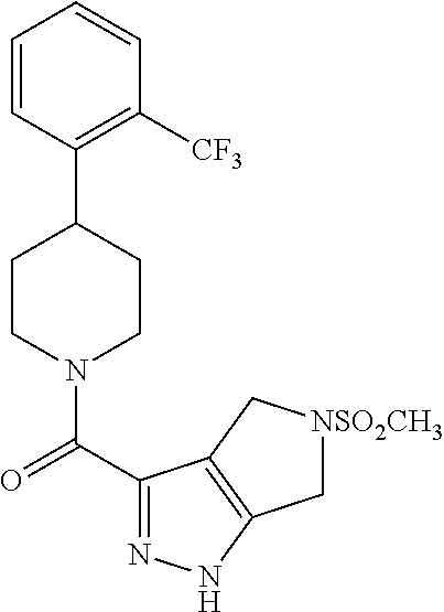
C1(C2CCN(C(C3=NNC4=C3C[NSO2CH3]C4)=O)CC2)=C([CF3])C=CC=C1
